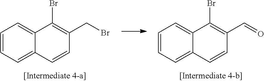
C1=CC=C2C(=C1)C(Br)=C(CBr)C=C2.C1=CC=C2C(=C1)C(Br)=C(C=O)C=C2
